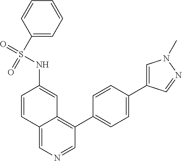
C1(C2=CC=C(C3=CN(C)N=C3)C=C2)=C2C(=CN=C1)C=CC(NS(=O)(C1=CC=CC=C1)=O)=C2
